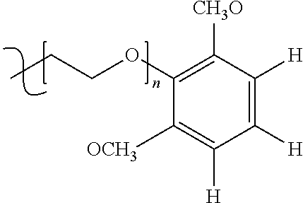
C1([CH3O])=C(OCCC)C([OCH3])=C([H])C([H])=C1[H]
